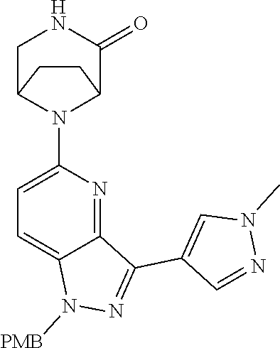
C12=NC(N3C4C(=O)NCC3CC4)=CC=C1N([PMB])N=C2C1=CN(C)N=C1
